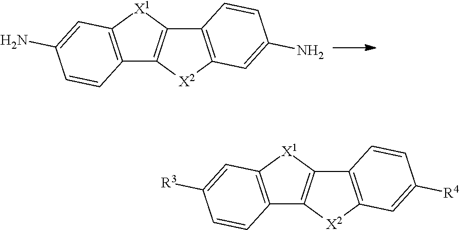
C12=C([X1]C3=C1[X2]C1=C3C=CC(N)=C1)C=C(N)C=C2.C12=C([X1]C3=C1[X2]C1=C3C=CC([R4])=C1)C=C([R3])C=C2
